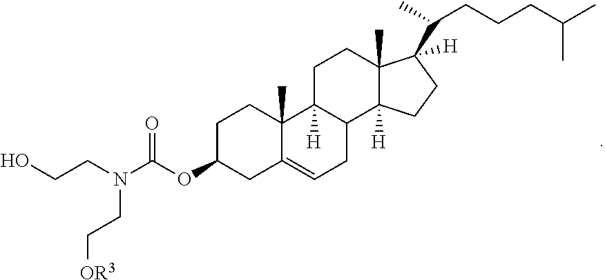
OCCN(C(OC1CC2=CCC3C([H])(C2(C)CC1)CCC1(C)C3([H])CCC1([H])C(C)CCCC(C)C)=O)CC[OR3]
